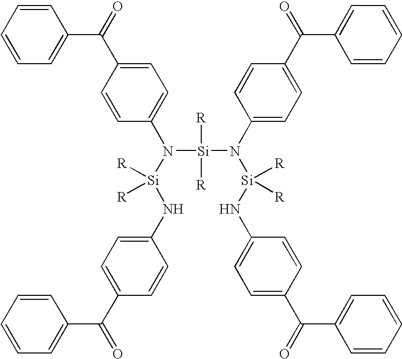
C1=CC=C(C(=O)C2=CC=C(N([Si](NC3=CC=C(C(=O)C4=CC=CC=C4)C=C3)([R])[R])[Si]([R])([R])N(C3=CC=C(C(=O)C4=CC=CC=C4)C=C3)[Si](NC3=CC=C(C(=O)C4=CC=CC=C4)C=C3)([R])[R])C=C2)C=C1
